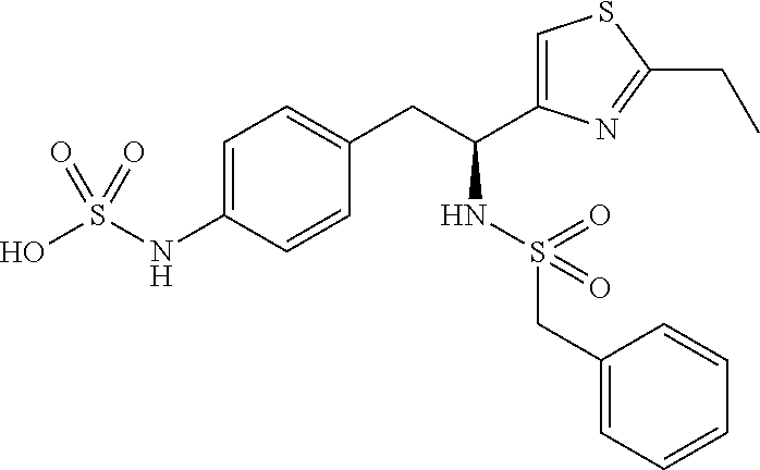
C1=C(NS(O)(=O)=O)C=CC(CC(C2=CSC(CC)=N2)NS(CC2=CC=CC=C2)(=O)=O)=C1
